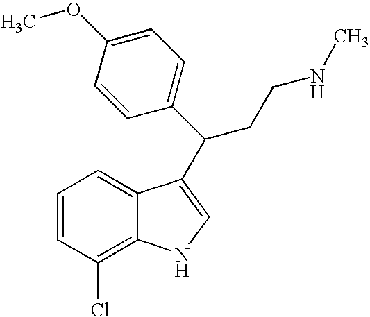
C1=CC(Cl)=C2C(=C1)C(C(C1=CC=C(OC)C=C1)CCNC)=CN2
